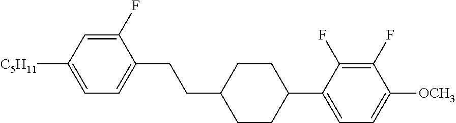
C1(F)=CC([C5H11])=CC=C1CCC1CCC(C2=CC=C([OCH3])C(F)=C2F)CC1
